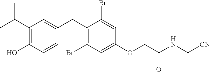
C1(CC2=CC(C(C)C)=C(O)C=C2)=C(Br)C=C(OCC(NC[CN])=O)C=C1Br
